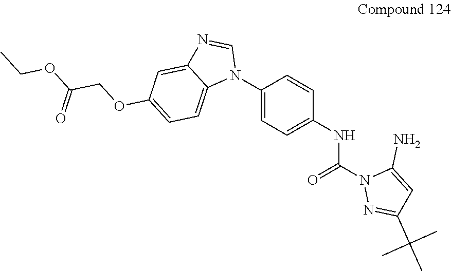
C1(N2C=NC3=CC(OCC(OCC)=O)=CC=C23)=CC=C(NC(N2N=C(C(C)(C)C)C=C2N)=O)C=C1
